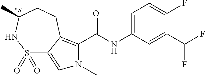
C1=C(NC(=O)C2=C3C(=CN2C)S(=O)(=O)NC(C)CC3)C=C(C(F)F)C(F)=C1
